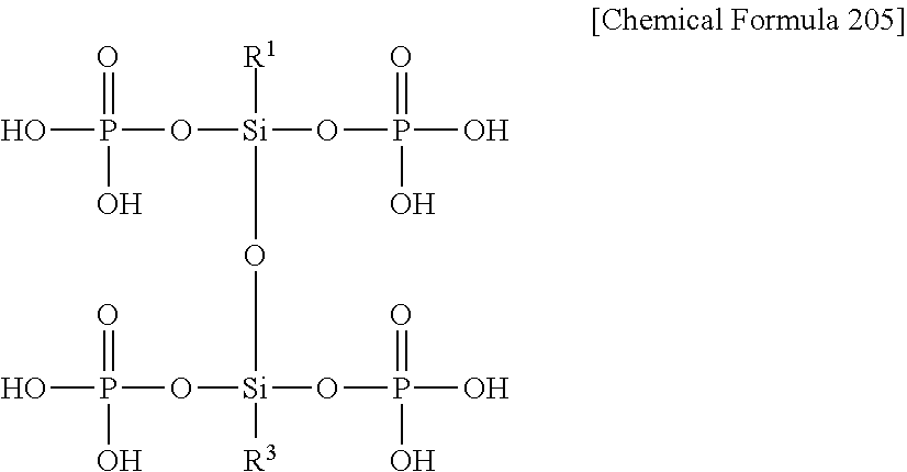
OP(O[Si](OP(O)(=O)O)([R1])O[Si](OP(O)(=O)O)(OP(O)(=O)O)[R3])(=O)O
